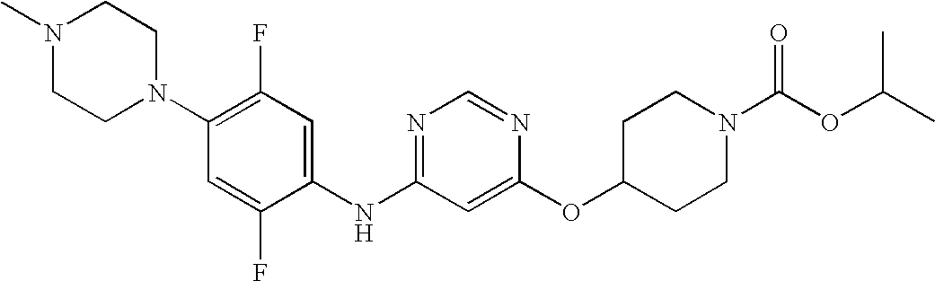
C1(N2CCN(C)CC2)=C(F)C=C(NC2=NC=NC(OC3CCN(C(OC(C)C)=O)CC3)=C2)C(F)=C1
